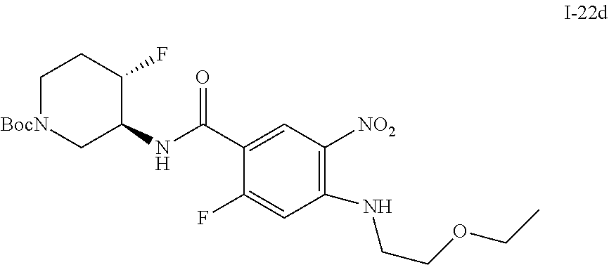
N(C1=C([NO2])C=C(C(NC2C[BocN]CCC2F)=O)C(F)=C1)CCOCC
